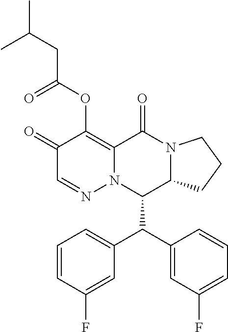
C1=CC(F)=CC(C(C2=CC(F)=CC=C2)C2C3N(C(=O)C4=C(OC(CC(C)C)=O)C(=O)C=NN24)CCC3)=C1
